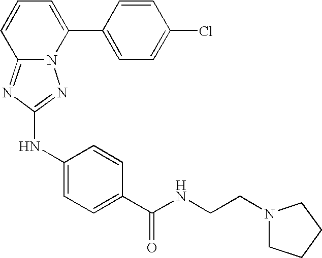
C12=NC(NC3=CC=C(C(NCCN4CCCC4)=O)C=C3)=NN1C(C1=CC=C(Cl)C=C1)=CC=C2
